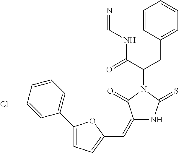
C1=CC(CC(C(=O)NC#N)N2C(=O)C(=CC3=CC=C(C4=CC=CC(Cl)=C4)O3)NC2=S)=CC=C1
